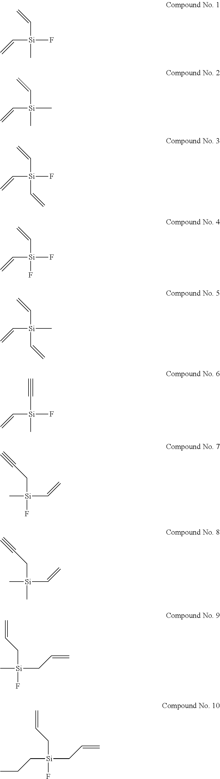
C([Si](F)(C=C)C)=C.C([Si](C)(C=C)C)=C.C([Si](F)(C=C)C=C)=C.C([Si](F)(C=C)F)=C.C([Si](C)(C=C)C=C)=C.C([Si](F)(C#C)C)=C.C[Si](C=C)(CC#C)F.C[Si](C=C)(CC#C)C.C[Si](CC=C)(CC=C)F.C([Si](CC=C)(CC=C)F)CC
